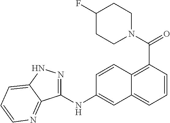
N1(C(=O)C2=C3C(=CC=C2)C=C(NC2=NNC4=CC=CN=C24)C=C3)CCC(F)CC1
